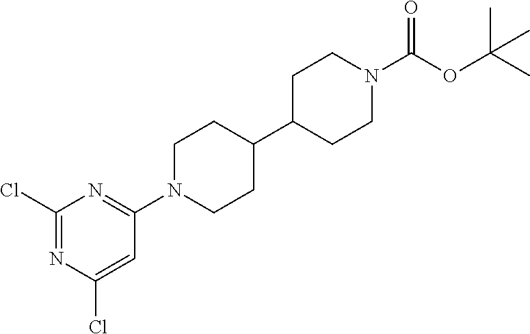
C1(Cl)=NC(Cl)=CC(N2CCC(C3CCN(C(OC(C)(C)C)=O)CC3)CC2)=N1
